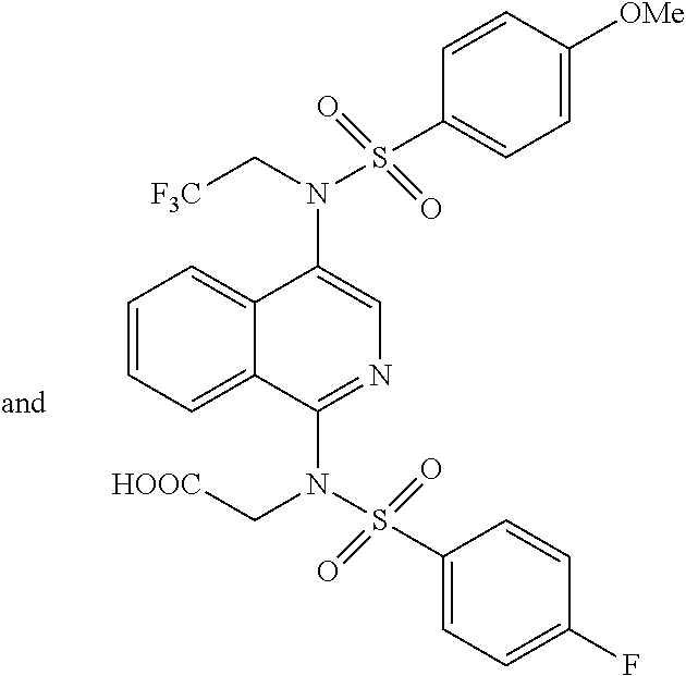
C1=CC([OMe])=CC=C1S(=O)(=O)N(C[F3C])C1=CN=C(N(C[HOOC])S(=O)(=O)C2=CC=C(F)C=C2)C2=CC=CC=C12
